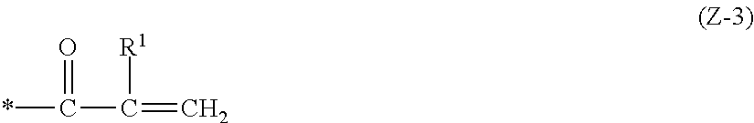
C(=O)(C([R1])=C)*
